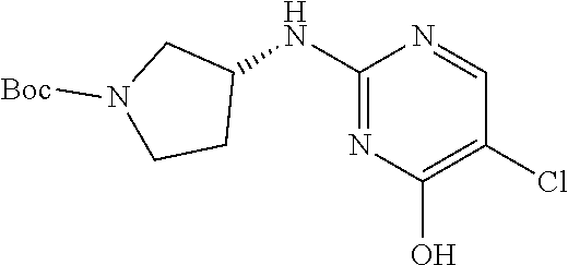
C1(NC2CN([Boc])CC2)=NC(O)=C(Cl)C=N1
